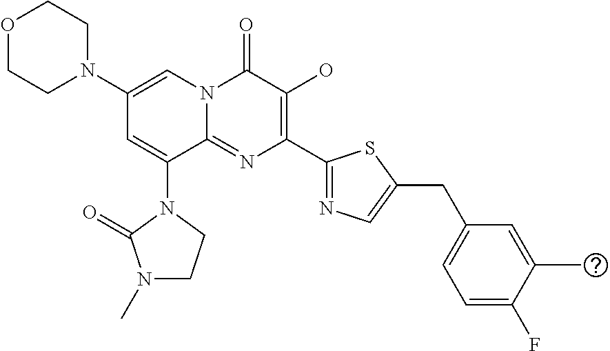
O1CCN(C2=CN3C(=NC(C4=NC=C(CC5=CC=C(F)C(C)=C5)S4)=C(O)C3=O)C(N3C(=O)N(C)CC3)=C2)CC1
